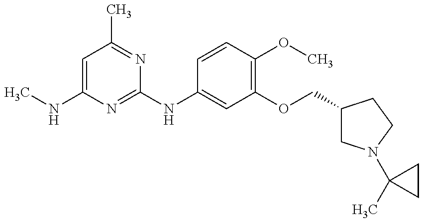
C1=C(NC)N=C(NC2=CC(OCC3CN(C4(C)CC4)CC3)=C(OC)C=C2)N=C1C
